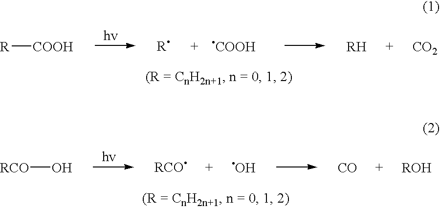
[R][COOH].[COOH].[RH].[CO2].[RCO]O.O.[CO].[ROH]
